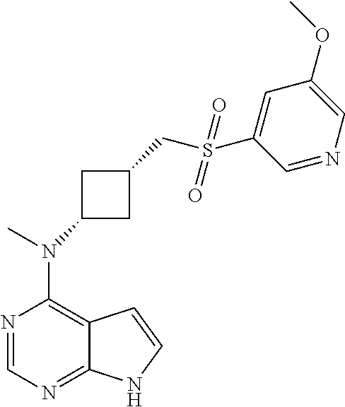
N1=CN=C2C(=C1N(C)C1CC(CS(C3=CC(OC)=CN=C3)(=O)=O)C1)C=CN2
